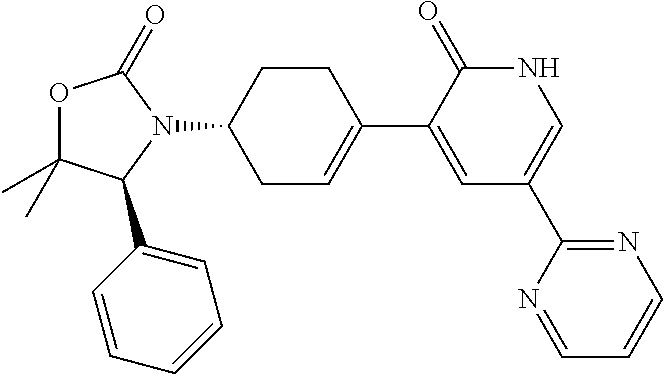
O1C(C)(C)C(C2=CC=CC=C2)N(C2CC=C(C3=CC(C4=NC=CC=N4)=CNC3=O)CC2)C1=O
